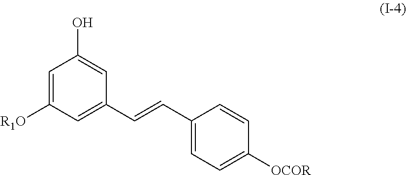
C1=C([R1O])C=C(C=CC2=CC=C([OCOR])C=C2)C=C1O
